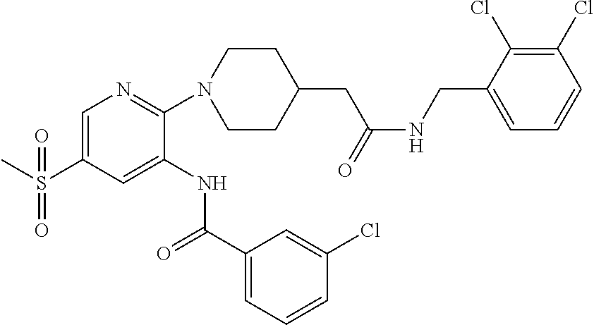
C1=C(S(C)(=O)=O)C=C(NC(C2=CC=CC(Cl)=C2)=O)C(N2CCC(CC(=O)NCC3=CC=CC(Cl)=C3Cl)CC2)=N1
